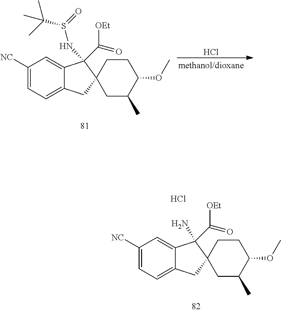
C1([NC])=CC=C2C(=C1)C(NS(=O)C(C)(C)C)(C(=O)[OEt])C1(C2)CC(C)C(OC)CC1.Cl.C1([NC])=CC=C2C(=C1)C(N)(C(=O)[OEt])C1(C2)CC(C)C(OC)CC1.Cl
